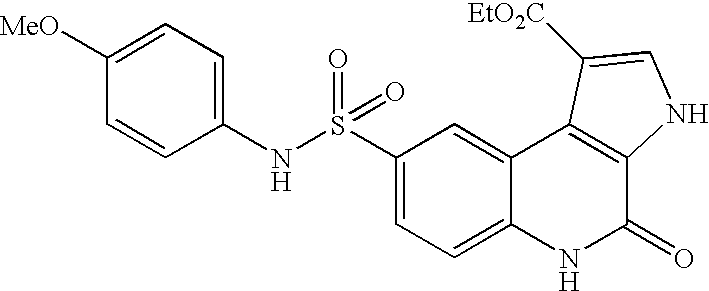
C1(NS(C2=CC=C3C(=C2)C2=C(C(=O)N3)NC=C2[EtO2C])(=O)=O)=CC=C([MeO])C=C1
